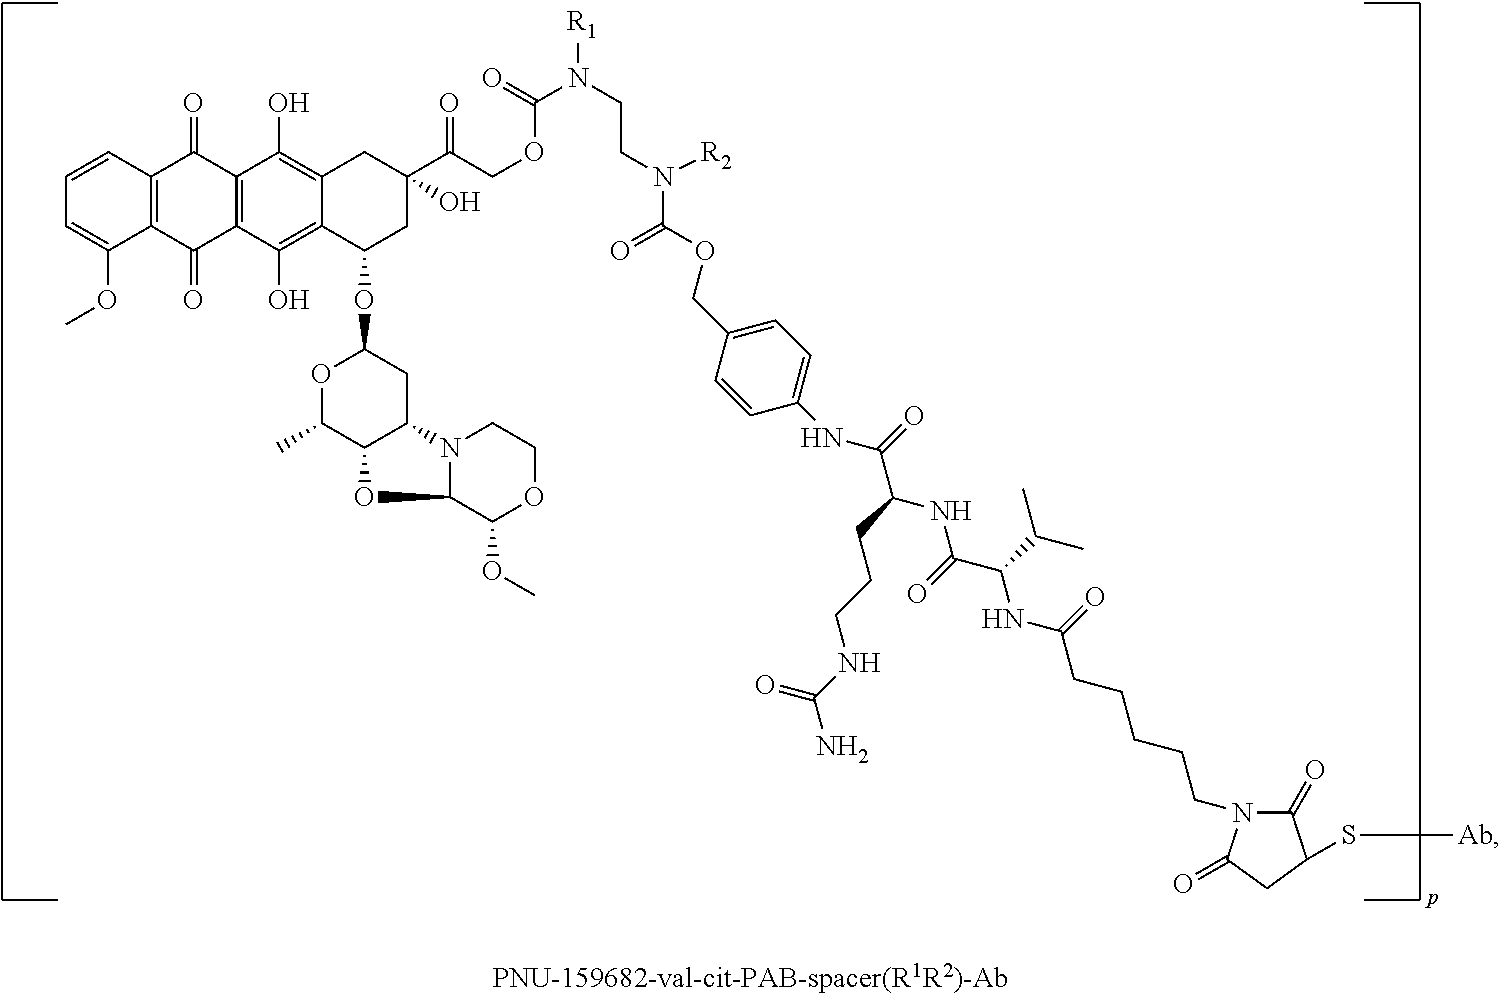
C12=C(C(O)=C3C(=C1O)CC(O)(C(COC(N(CCN([R2])C(=O)OCC1=CC=C(NC(=O)C(CCCNC(N)=O)NC(C(NC(CCCCCN4C(=O)C(S[Ab])CC4=O)=O)C(C)C)=O)C=C1)[R1])=O)=O)CC3OC1OC(C)C3C(C1)N1C(O3)C(OC)OCC1)C(=O)C1=C(C2=O)C=CC=C1OC
